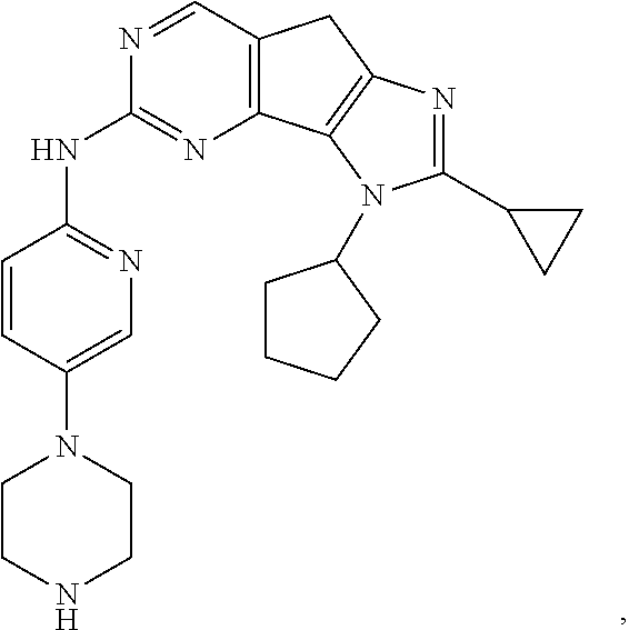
C12=C(C3=C(C1)N=C(C1CC1)N3C1CCCC1)N=C(NC1=NC=C(N3CCNCC3)C=C1)N=C2
